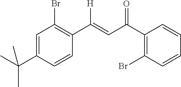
C1=C(C(C)(C)C)C=CC(C(=CC(C2=C(Br)C=CC=C2)=O)[H])=C1Br
